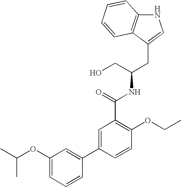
N1C2=C(C(CC(NC(C3=C(OCC)C=CC(C4=CC(OC(C)C)=CC=C4)=C3)=O)CO)=C1)C=CC=C2
